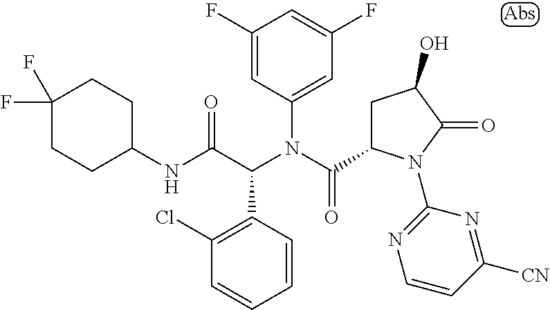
C1(F)=CC(N(C(C2CC(O)C(=O)N2C2=NC=CC([CN])=N2)=O)C(C(NC2CCC(F)(F)CC2)=O)C2=C(Cl)C=CC=C2)=CC(F)=C1
